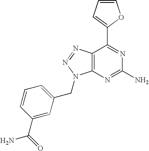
C1=CC=C(C2=NC(N)=NC3=C2N=NN3CC2=CC=CC(C(=O)N)=C2)O1
